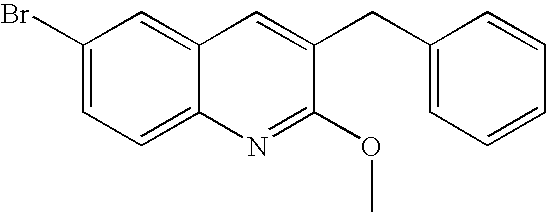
C1(Br)=CC=C2C(=C1)C=C(CC1=CC=CC=C1)C(OC)=N2
